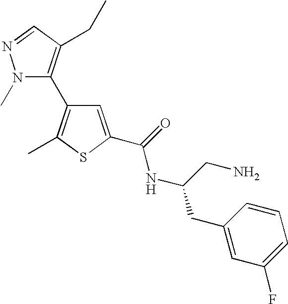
N1(C)C(C2=C(C)SC(C(=O)NC(CC3=CC(F)=CC=C3)CN)=C2)=C(CC)C=N1
